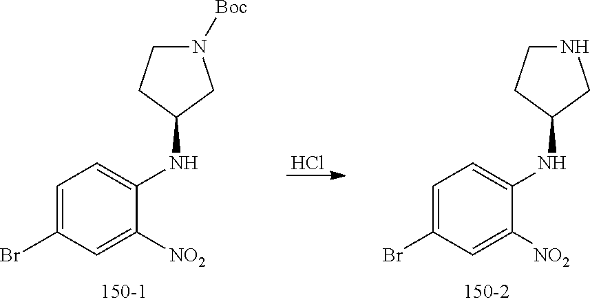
C1=C(Br)C=C([NO2])C(NC2CN([Boc])CC2)=C1.Cl.C1=C(Br)C=C([NO2])C(NC2CNCC2)=C1
